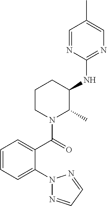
N1(C2=CC=CC=C2C(N2C(C)C(NC3=NC=C(C)C=N3)CCC2)=O)N=CC=N1
